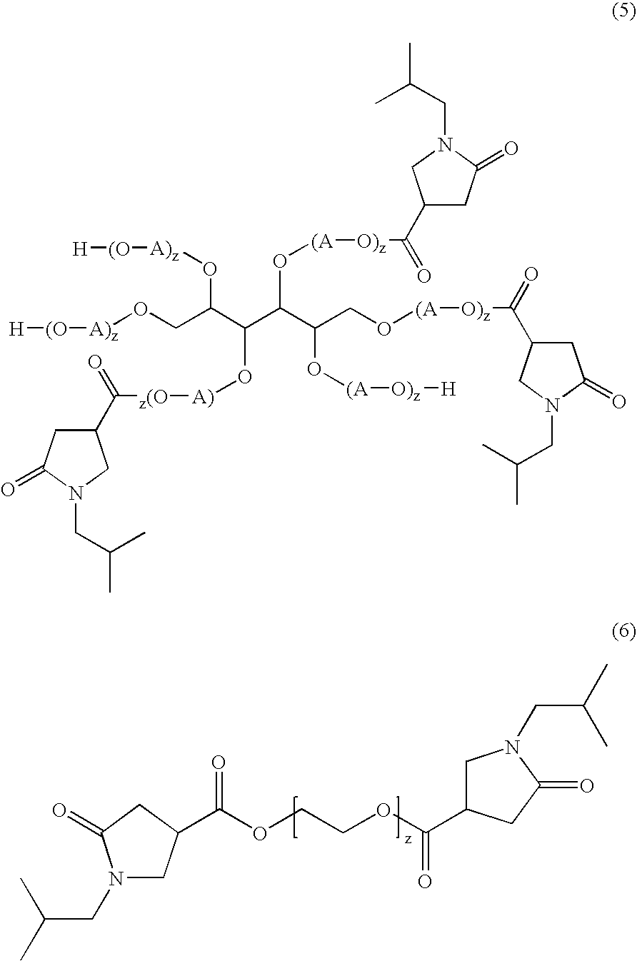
N1(CC(C)C)CC(C(OCCOC(C2CN(CC(C)C)C(=O)C2)=O)=O)CC1=O.[H][(O][A)z]OCC(C(C(C(CO[(A][O)z]C(=O)C1CC(=O)N(CC(C)C)C1)O[(A][O)z][H])O[(A][O)z]C(C1CC(=O)N(CC(C)C)C1)=O)O[A)][z(O]C(C1CC(=O)N(CC(C)C)C1)=O)O[A)z][(O][H]
